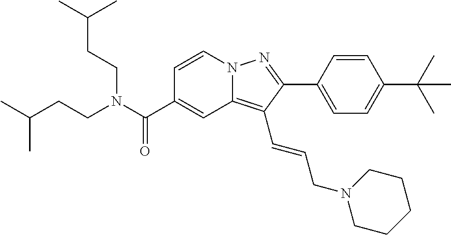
C1=CN2C(=C(C=CCN3CCCCC3)C(C3=CC=C(C(C)(C)C)C=C3)=N2)C=C1C(N(CCC(C)C)CCC(C)C)=O
